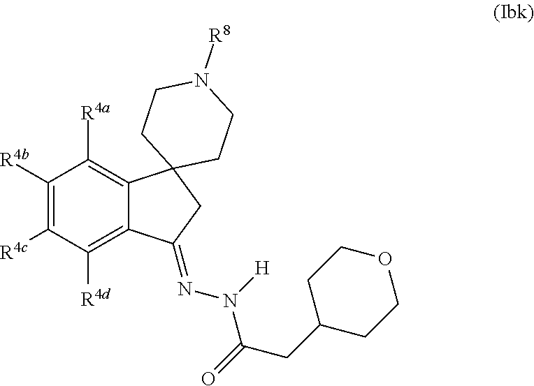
C1([R4b])=C([R4c])C([R4d])=C2C(=C1[R4a])C1(CC2=NN([H])C(CC2CCOCC2)=O)CCN([R8])CC1
